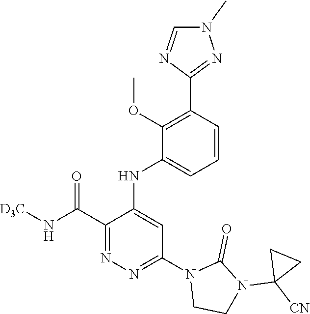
C1(C(N[D3C])=O)=NN=C(N2CCN(C3([CN])CC3)C2=O)C=C1NC1=CC=CC(C2=NN(C)C=N2)=C1OC
